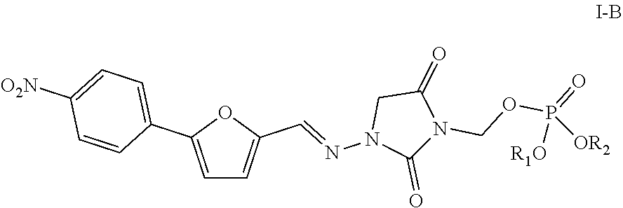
C1=C(C2=CC=C([O2N])C=C2)OC(C=NN2C(=O)N(COP(=O)([R1O])[OR2])C(=O)C2)=C1
